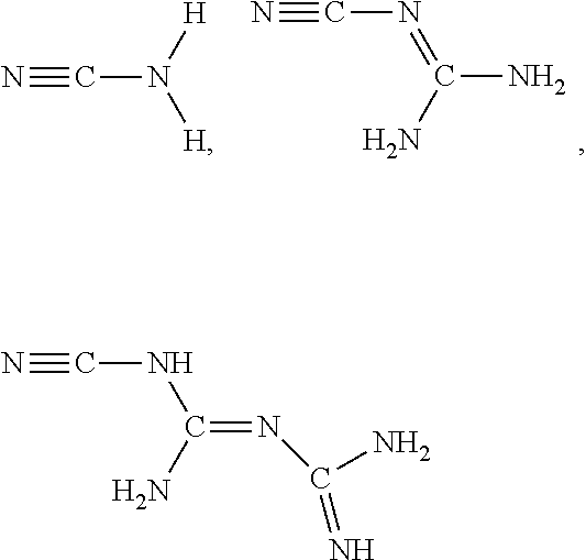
N#CNC(=NC(N)=N)N.N#CN([H])[H].N#CN=C(N)N
